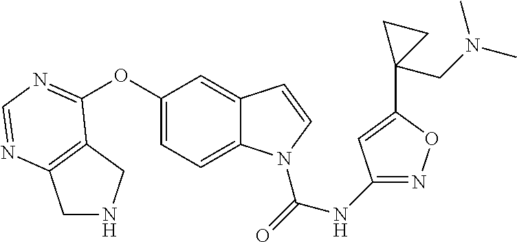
C1(NC(=O)N2C3=CC=C(OC4=NC=NC5=C4CNC5)C=C3C=C2)=NOC(C2(CN(C)C)CC2)=C1
